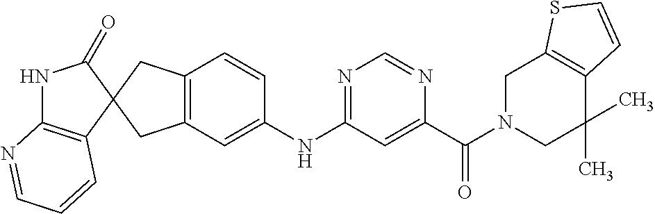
N1C2=C(C=CC=N2)C2(C1=O)CC1=C(C2)C=C(NC2=NC=NC(C(=O)N3CC(C)(C)C4=C(C3)SC=C4)=C2)C=C1
